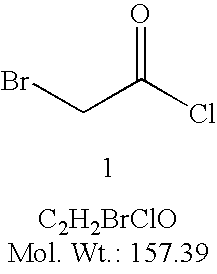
BrCC(Cl)=O
